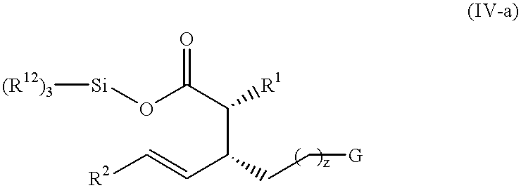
[(R12)3][Si]OC(C(C(CC[G])C=C[R2])[R1])=O
